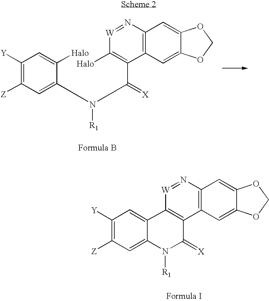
C1([Y])=C([Z])C=C(N(C(C2=C([Halo])[W]=NC3=C2C=C2C(=C3)OCO2)=[X])[R1])C([Halo])=C1.C1([Y])=C([Z])C=C2C(=C1)C1=C(C(=[X])N2[R1])C2=C(N=[W]1)C=C1C(=C2)OCO1
